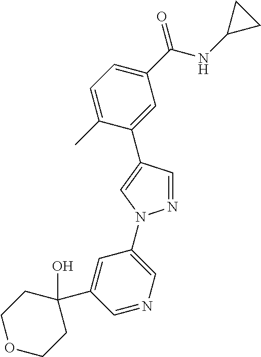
C1=C(C)C(C2=CN(C3=CN=CC(C4(O)CCOCC4)=C3)N=C2)=CC(C(NC2CC2)=O)=C1
